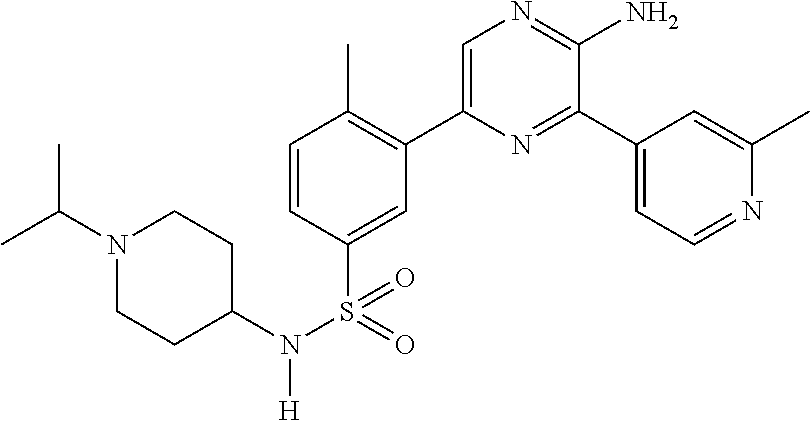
C1=CC(S(=O)(N(C2CCN(C(C)C)CC2)[H])=O)=CC(C2=CN=C(N)C(C3=CC=NC(C)=C3)=N2)=C1C
